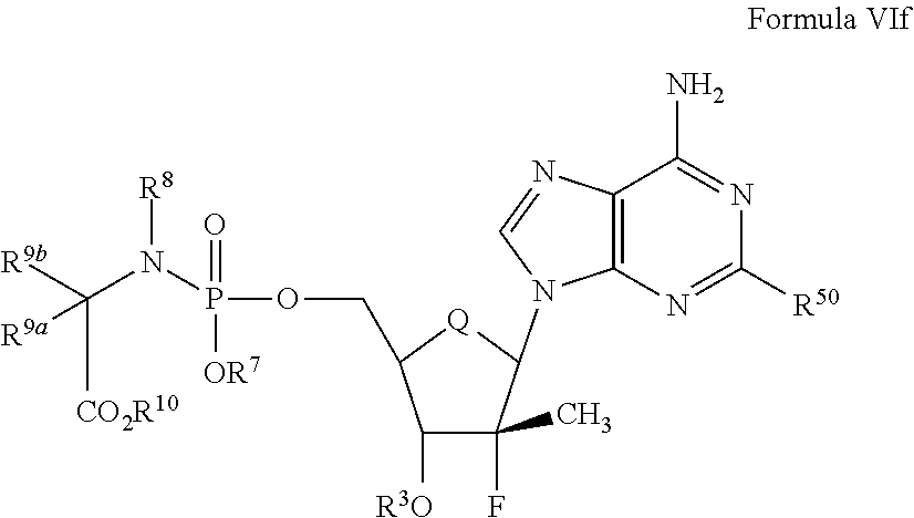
C12=C(N=C([R50])N=C1N)N(C1C(F)(C)C([R3O])C(COP(=O)([OR7])N(C([R9b])([CO2R10])[R9a])[R8])[Q]1)C=N2
